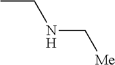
CCNC[Me]
